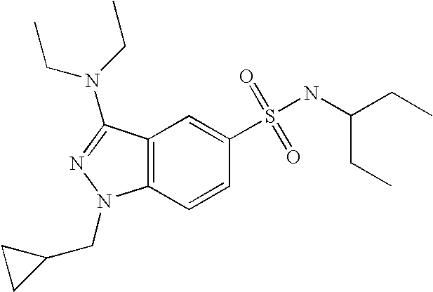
C1(S(=O)(=O)NC(CC)CC)=CC2=C(C=C1)N(CC1CC1)N=C2N(CC)CC
